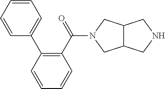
C1=CC=CC(C2=CC=CC=C2)=C1C(=O)N1CC2C(C1)CNC2
